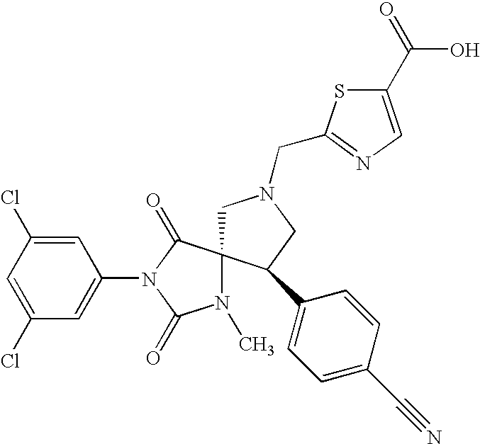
C1(Cl)=CC(Cl)=CC(N2C(=O)N(C)C3(C2=O)CN(CC2=NC=C(C(O)=O)S2)CC3C2=CC=C(C#N)C=C2)=C1
